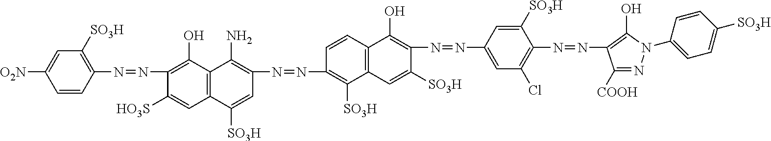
C1=CC(N=NC2=C(O)C3=C(C=C2[HO3S])C([SO3H])=CC(N=NC2=C([SO3H])C4=C(C=C2)C(O)=C(N=NC2=CC(Cl)=C(N=NC5=C(O)N(C6=CC=C([SO3H])C=C6)N=C5[COOH])C([SO3H])=C2)C([SO3H])=C4)=C3N)=C([SO3H])C=C1[O2N]
